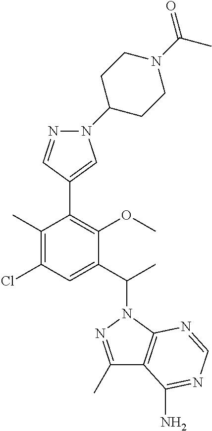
C1(C(C)N2N=C(C)C3=C2N=CN=C3N)=CC(Cl)=C(C)C(C2=CN(C3CCN(C(C)=O)CC3)N=C2)=C1OC
